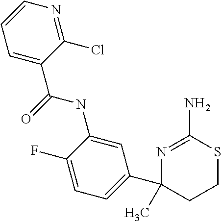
N1=C(N)SCCC1(C1=CC=C(F)C(NC(C2=CC=CN=C2Cl)=O)=C1)C
